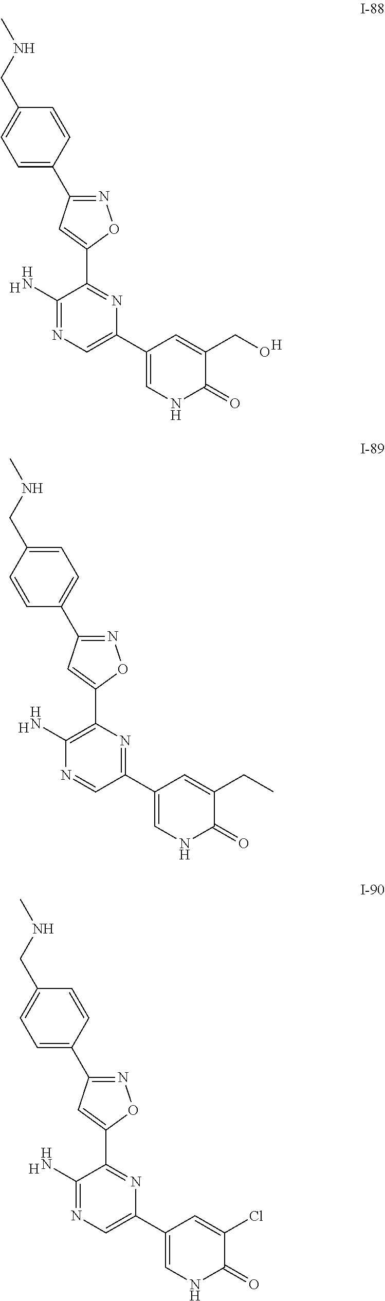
N1=C(C2=CC=C(CNC)C=C2)C=C(C2=NC(C3=CNC(=O)C(CO)=C3)=CN=C2N)O1.[H].[H].N1=C(C2=CC=C(CNC)C=C2)C=C(C2=C(N)N=CC(C3=CNC(=O)C(CC)=C3)=N2)O1.[H].N1=C(C2=CC=C(CNC)C=C2)C=C(C2=NC(C3=CNC(=O)C(Cl)=C3)=CN=C2N)O1.[H]
